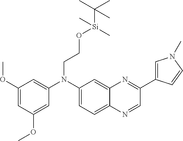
C1(OC)=CC(N(C2=CC=C3C(=C2)N=C(C2=CN(C)C=C2)C=N3)CCO[Si](C(C)(C)C)(C)C)=CC(OC)=C1
